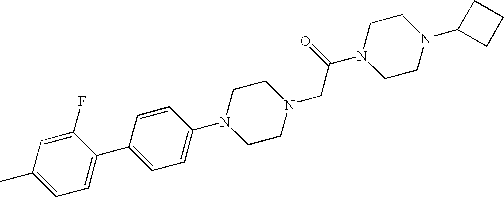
C1=C(F)C(C2=CC=C(N3CCN(CC(N4CCN(C5CCC5)CC4)=O)CC3)C=C2)=CC=C1C
